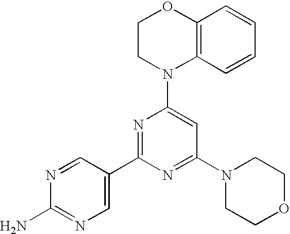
N1(C2=CC(N3CCOCC3)=NC(C3=CN=C(N)N=C3)=N2)C2=C(OCC1)C=CC=C2
